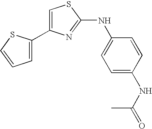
C1=C(C2=CC=CS2)N=C(NC2=CC=C(NC(=O)C)C=C2)S1
